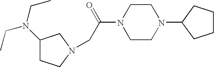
C1(N(CC)CC)CCN(CC(N2CCN(C3CCCC3)CC2)=O)C1
